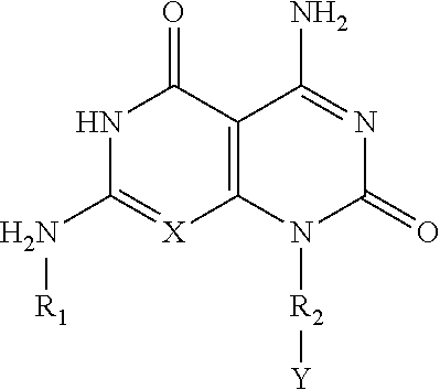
N1C(N[R1])=[X]C2=C(C1=O)C(N)=NC(=O)N2[R2][Y]
